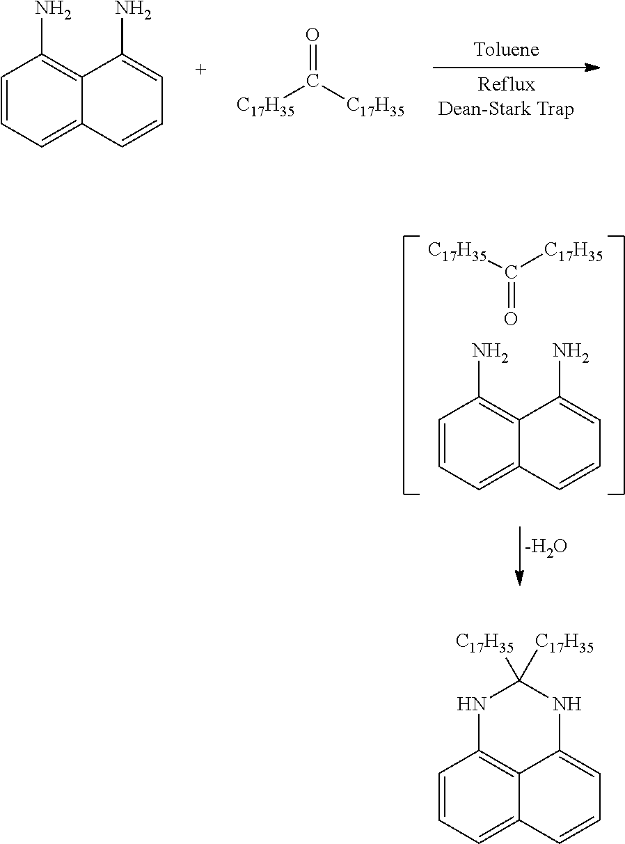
C1=CC=C2C(=C1N)C(N)=CC=C2.O=C([C17H35])[C17H35].C1=CC=C2C(=C1N)C(N)=CC=C2.O=C([C17H35])[C17H35].[-H2O].C1=CC=C2C3=C1NC([C17H35])([C17H35])NC3=CC=C2
